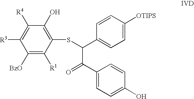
C1([BzO])=C([R1])C(SC(C(=O)C2=CC=C(O)C=C2)C2=CC=C([OTIPS])C=C2)=C(O)C([R4])=C1[R3]
